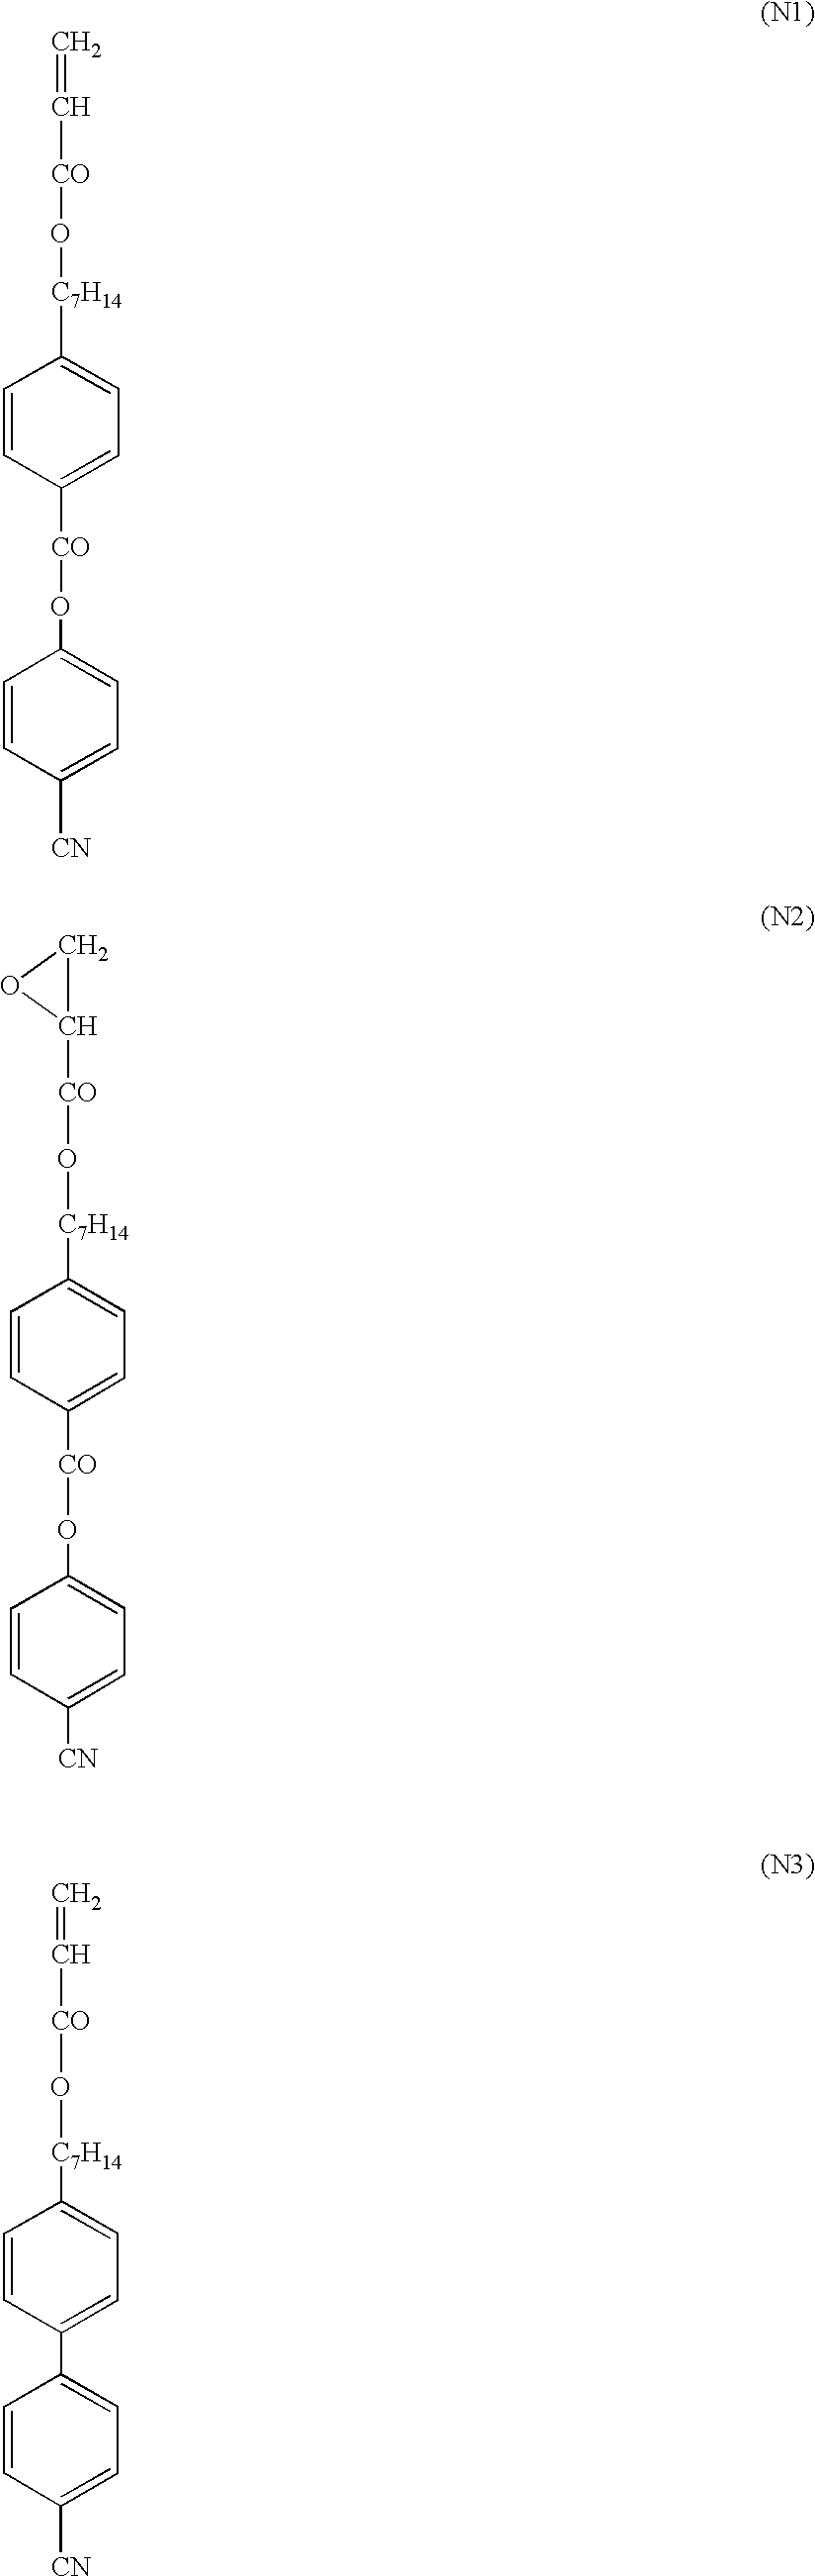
C1C([CO]O[C7H14]C2=CC=C([CO]OC3=CC=C([CN])C=C3)C=C2)O1.C=C[CO]O[C7H14]C1=CC=C(C2=CC=C([CN])C=C2)C=C1.C=C[CO]O[C7H14]C1=CC=C([CO]OC2=CC=C([CN])C=C2)C=C1
